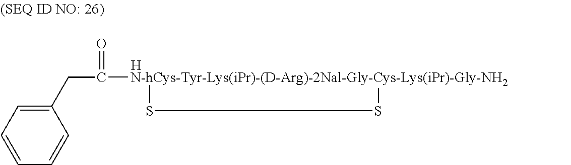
C1(CC([N-hCys-Tyr-Lys(iPr)-(D-Arg)-2Nal-Gly-Cys-Lys(iPr)-Gly-NH2]2SS2)=O)=CC=CC=C1.[H]
